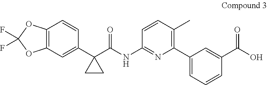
C12=C(C=C(C3(C(NC4=NC(C5=CC=CC(C(O)=O)=C5)=C(C)C=C4)=O)CC3)C=C1)OC(F)(F)O2
